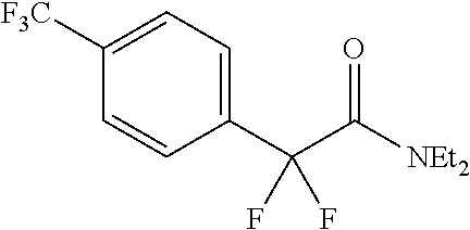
[NEt2]C(C(C1=CC=C([F3C])C=C1)(F)F)=O
